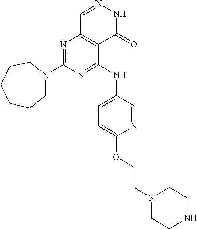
N1=C(NC2=CC=C(OCCN3CCNCC3)N=C2)C2=C(N=C1N1CCCCCC1)C=NNC2=O
